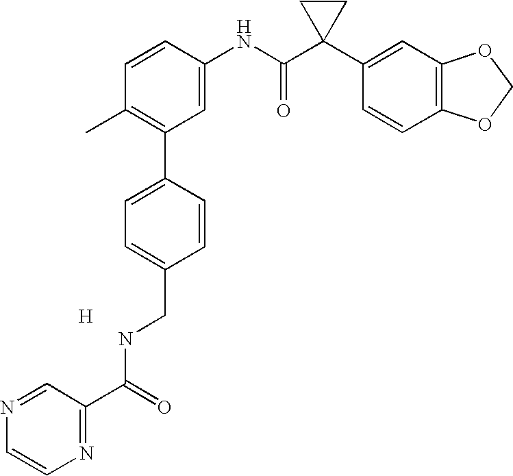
C1=CC(NC(C2(C3=CC4=C(C=C3)OCO4)CC2)=O)=CC(C2=CC=C(CNC(C3=NC=CN=C3)=O)C=C2)=C1C.[H]
